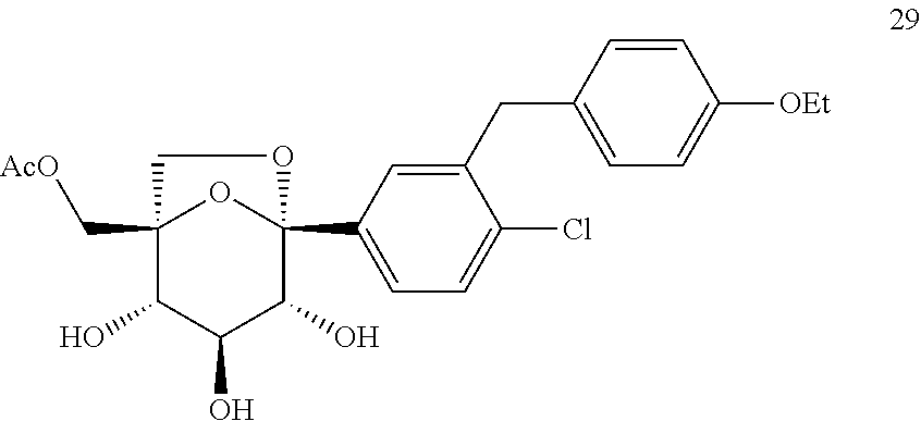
C12(C[AcO])C(O)C(O)C(O)C(C3=CC=C(Cl)C(CC4=CC=C([OEt])C=C4)=C3)(O1)OC2
